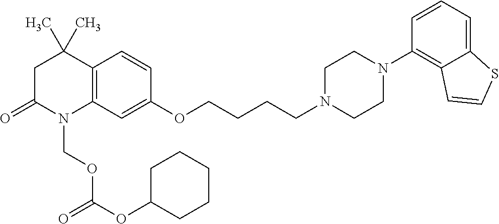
C12=C(C=C(OCCCCN3CCN(C4=C5C(=CC=C4)SC=C5)CC3)C=C1)N(COC(=O)OC1CCCCC1)C(=O)CC2(C)C
